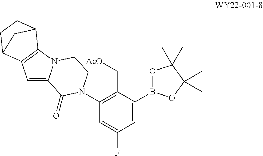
C1=C2N(C3=C1C1CCC3C1)CCN(C1=C(C[AcO])C(B3OC(C)(C)C(C)(C)O3)=CC(F)=C1)C2=O
